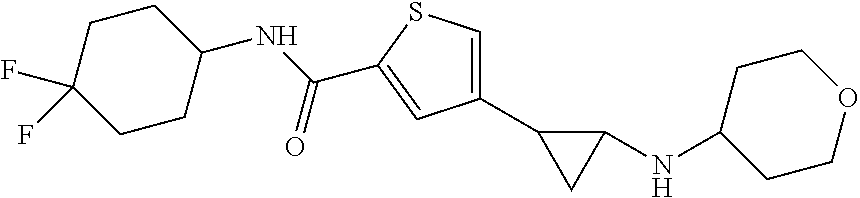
C1(NC(=O)C2=CC(C3CC3NC3CCOCC3)=CS2)CCC(F)(F)CC1
